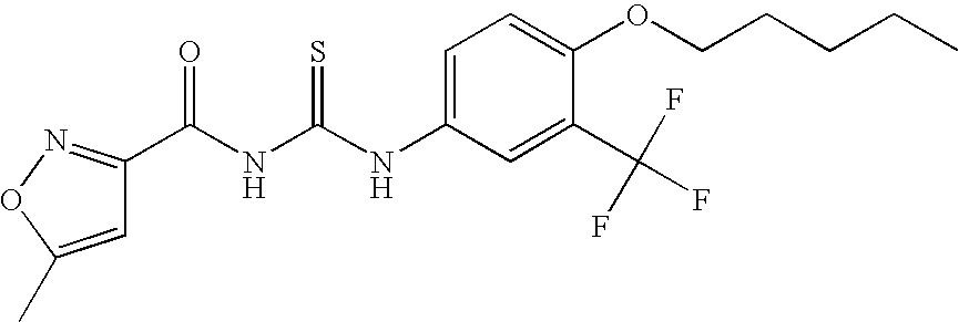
N(C(NC(=O)C1=NOC(C)=C1)=S)C1=CC=C(OCCCCC)C(C(F)(F)F)=C1
